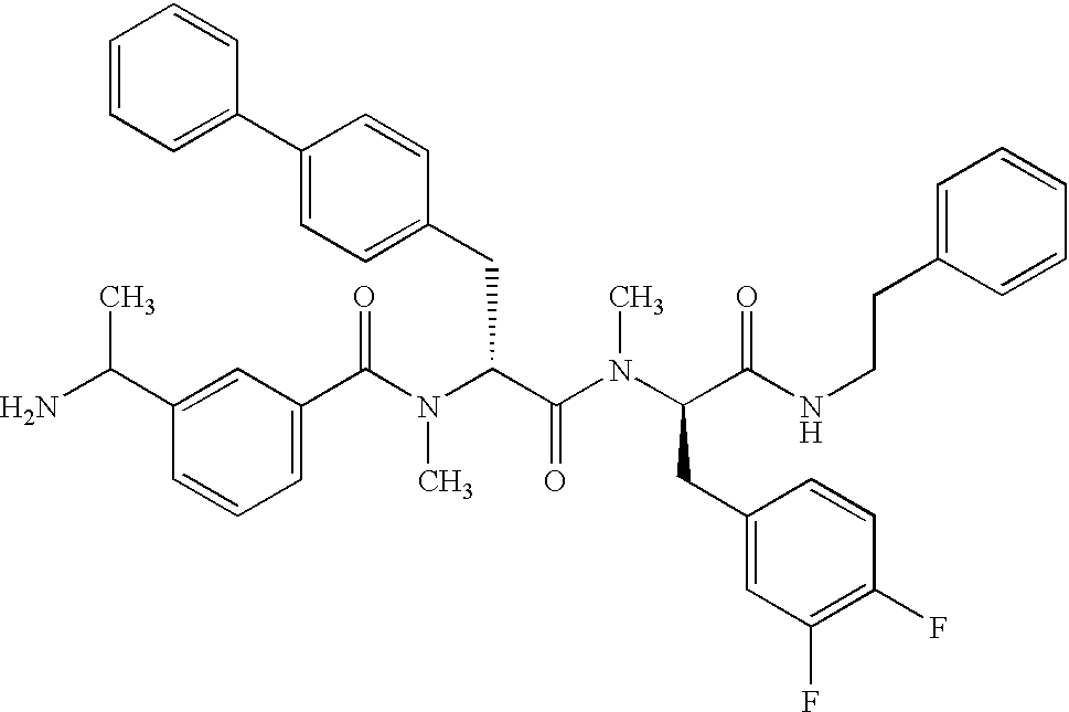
C1(C(N(C(C(N(C(C(NCCC2=CC=CC=C2)=O)CC2=CC(F)=C(F)C=C2)C)=O)CC2=CC=C(C3=CC=CC=C3)C=C2)C)=O)=CC=CC(C(N)C)=C1
